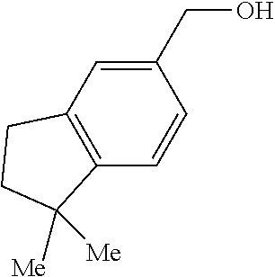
C1(CO)=CC2=C(C=C1)C([Me])([Me])CC2
